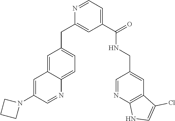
N1=CC=C(C(=O)NCC2=CC3=C(N=C2)NC=C3Cl)C=C1CC1=CC=C2C(=C1)C=C(N1CCC1)C=N2
